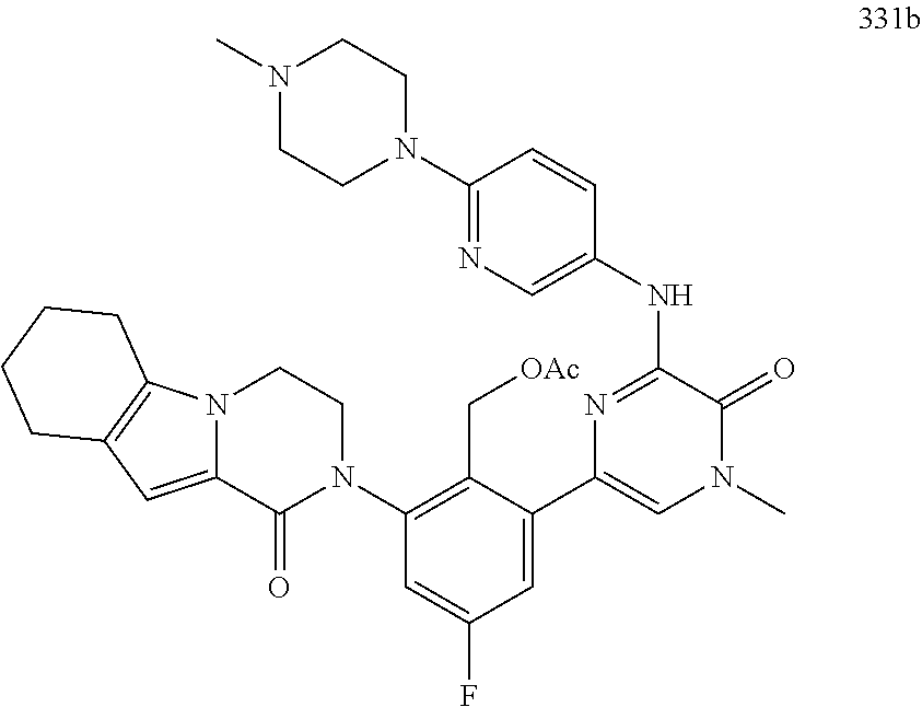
C1=CC(N2CCN(C)CC2)=NC=C1NC1=NC(C2=CC(F)=CC(N3CCN4C(=CC5=C4CCCC5)C3=O)=C2C[OAc])=CN(C)C1=O
